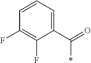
C1(C(=O)*)=CC=CC(F)=C1F
